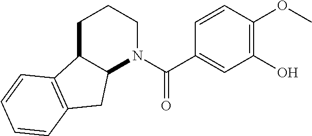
C1C2C(N(C(C3=CC(O)=C(OC)C=C3)=O)CC1)CC1=C2C=CC=C1
